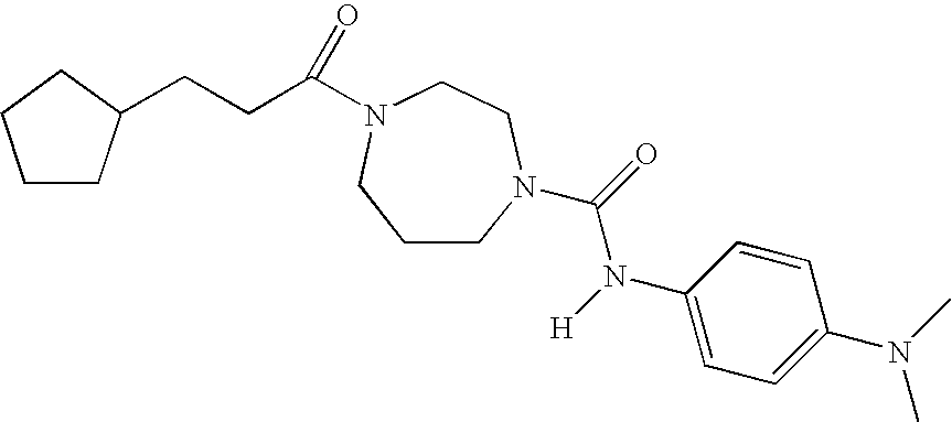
C1CN(C(=O)N([H])C2=CC=C(N(C)C)C=C2)CCN(C(CCC2CCCC2)=O)C1
